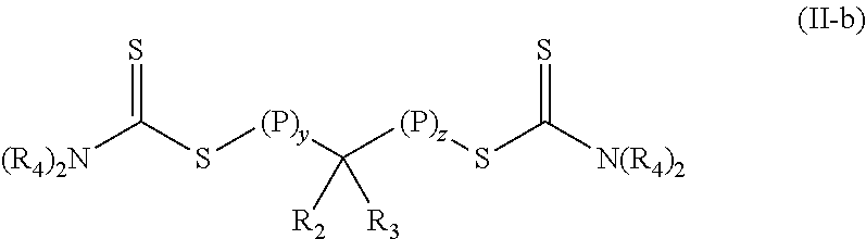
[(R4)2N]C(S[(P)y]C([(P)z]SC([N(R4)2])=S)([R2])[R3])=S
